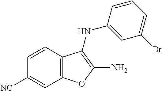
C12=C(C=CC([NC])=C1)C(NC1=CC(Br)=CC=C1)=C(N)O2
